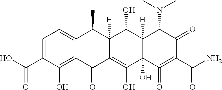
C1=C(C(=O)O)C(O)=C2C(=C1)C(C)C1([H])C(=C(O)C3(O)C([H])(C1O)C(N(C)C)C(=O)C(C(N)=O)=C3=O)C2=O
